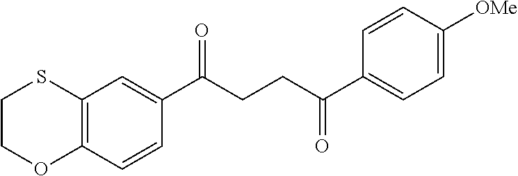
C12=C(C=CC(C(CCC(C3=CC=C([OMe])C=C3)=O)=O)=C1)OCCS2
